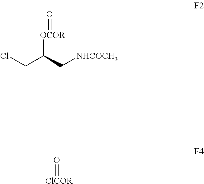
ClCC(C[NHCOCH3])[OCOR]=O.O=[ClCOR]
